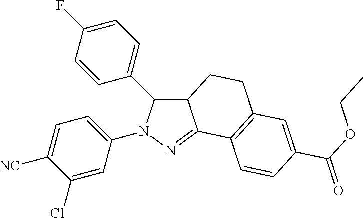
C12C(=NN(C3=CC=C([NC])C(Cl)=C3)C1C1=CC=C(F)C=C1)C1=C(CC2)C=C(C(OCC)=O)C=C1
